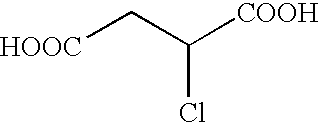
[HOOC]CC([COOH])Cl
